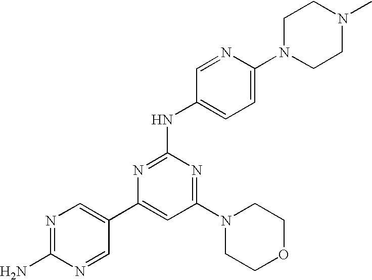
N1=C(N)N=CC(C2=CC(N3CCOCC3)=NC(NC3=CC=C(N4CCN(C)CC4)N=C3)=N2)=C1
